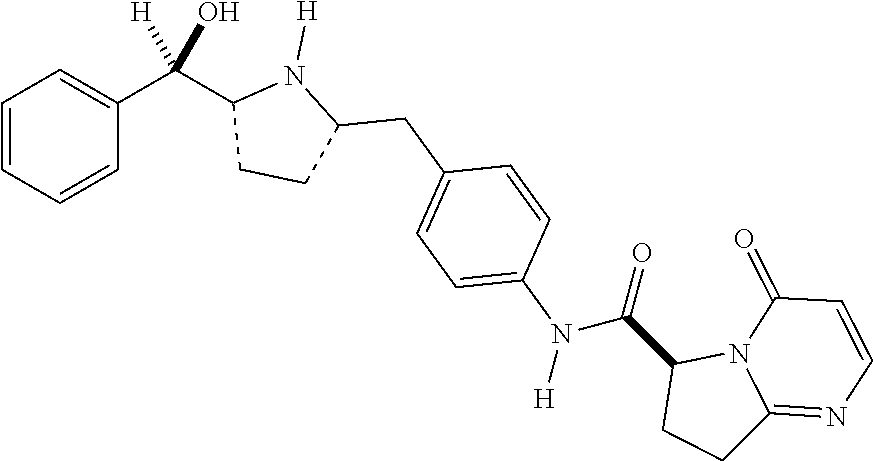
C1=CC=CC(C(C2CCC(CC3=CC=C(N(C(C4CCC5=NC=CC(=O)N45)=O)[H])C=C3)N2[H])(O)[H])=C1
